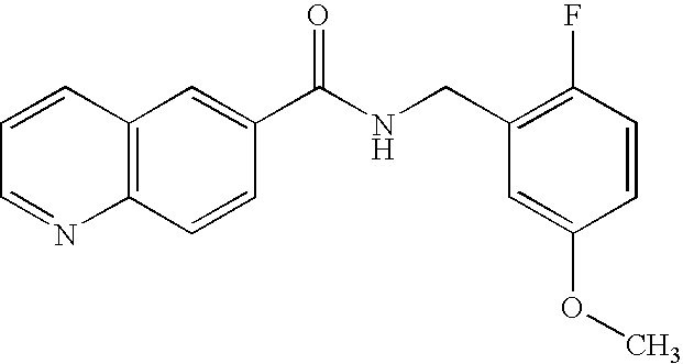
C1=CC=NC2=C1C=C(C(NCC1=C(F)C=CC(OC)=C1)=O)C=C2
